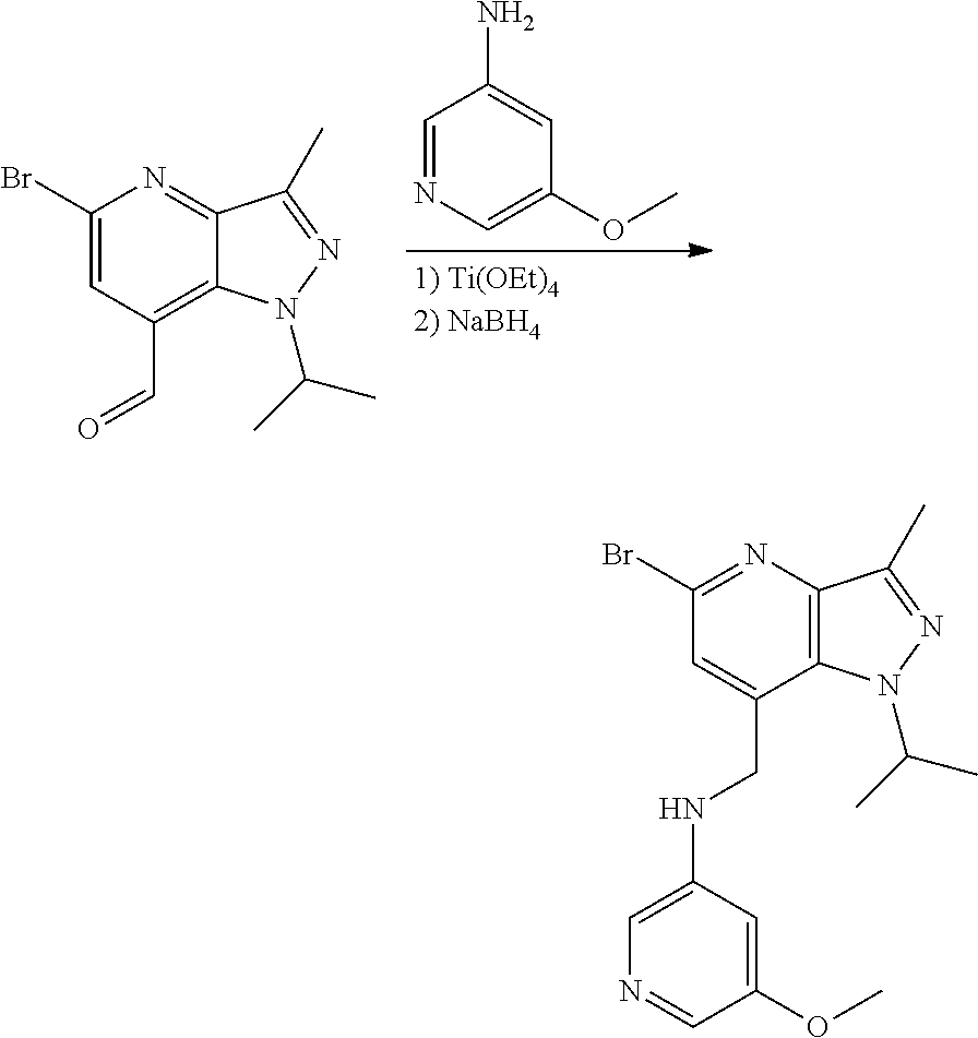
C1=NC=C(OC)C=C1N.C1(Br)=CC(C=O)=C2C(=N1)C(C)=NN2C(C)C.C1(Br)=NC2=C(C(CNC3=CN=CC(OC)=C3)=C1)N(C(C)C)N=C2C
